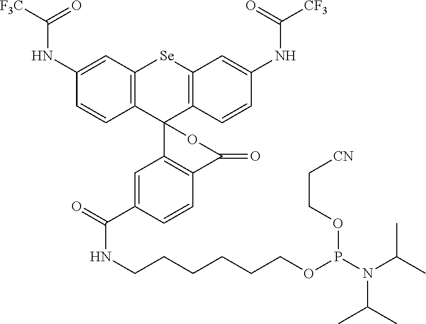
C12=C(C=C(NC([F3C])=O)C=C1)[Se]C1=C(C23C2=C(C=CC(C(=O)NCCCCCCOP(N(C(C)C)C(C)C)OCC[CN])=C2)C(=O)O3)C=CC(NC(=O)[CF3])=C1
